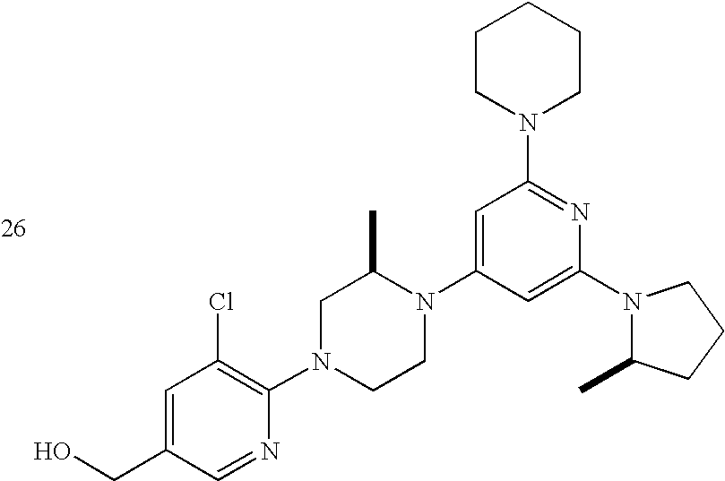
C1=C(CO)C=NC(N2CCN(C3=CC(N4CCCCC4)=NC(N4C(C)CCC4)=C3)C(C)C2)=C1Cl
